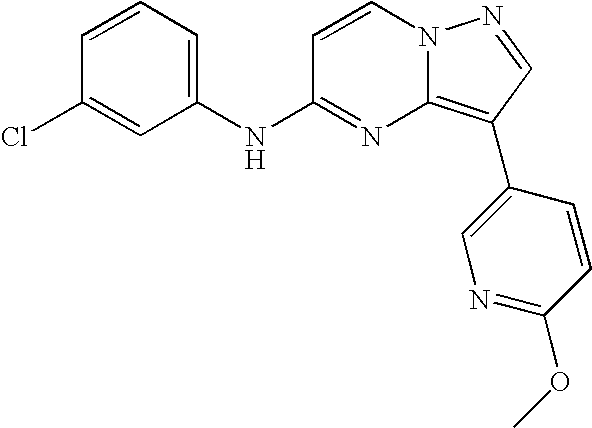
C1=CC=C(NC2=NC3=C(C4=CN=C(OC)C=C4)C=NN3C=C2)C=C1Cl
